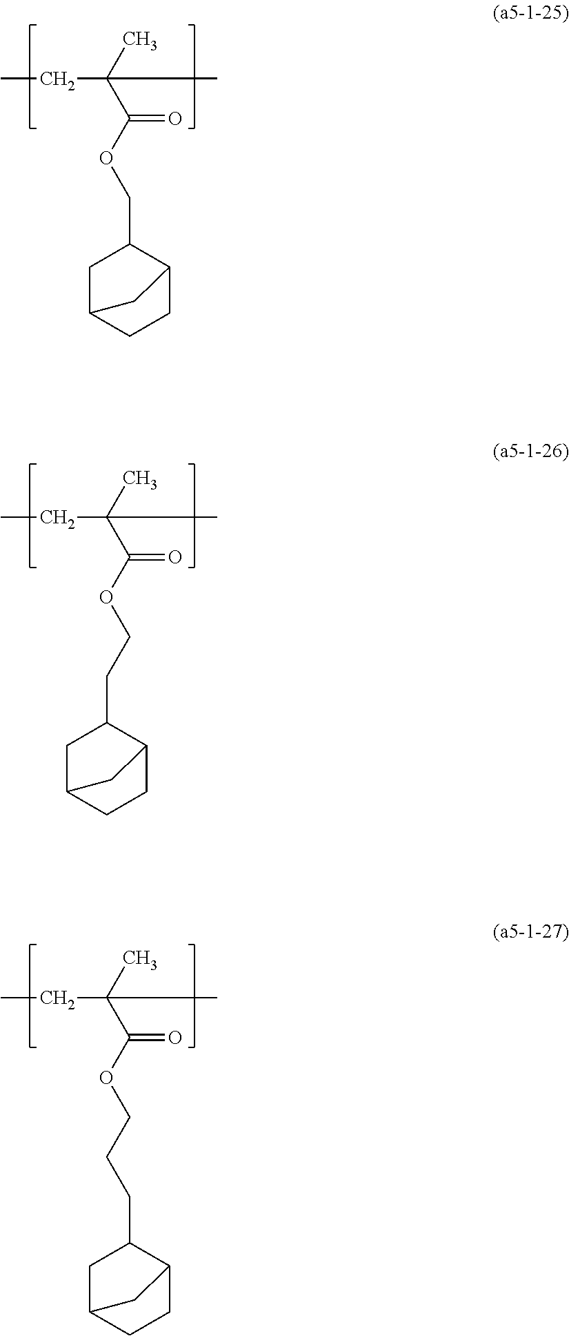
CCC(C(OCC1CC2CCC1C2)=O)(C)C.CCC(C(OCCC1C2CCC(C1)C2)=O)(C)C.CCC(C(OCCCC1CC2CCC1C2)=O)(C)C
